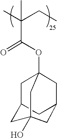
CC(CC)(C(OC12CC3CC(C1)CC(O)(C3)C2)=O)C
